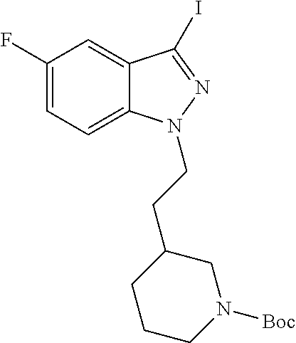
C1(F)=CC=C2C(=C1)C(I)=NN2CCC1CCCN([Boc])C1
